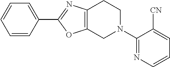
C1=CC(C2=NC3=C(O2)CN(C2=NC=CC=C2[CN])CC3)=CC=C1
